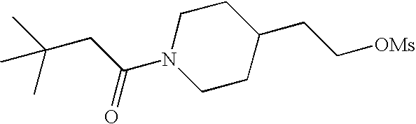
N1(C(CC(C)(C)C)=O)CCC(CC[OMs])CC1
